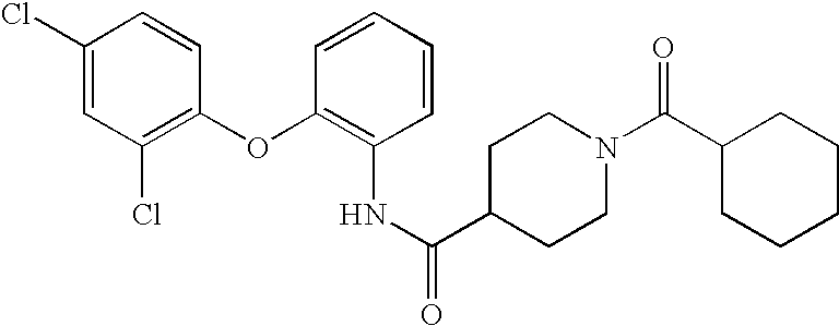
C1(Cl)=CC(Cl)=C(OC2=C(NC(=O)C3CCN(C(C4CCCCC4)=O)CC3)C=CC=C2)C=C1
